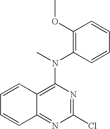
C1(OC)=C(N(C)C2=C3C(=NC(Cl)=N2)C=CC=C3)C=CC=C1
